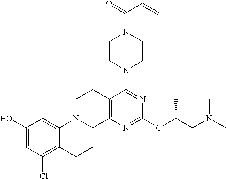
C1N(C2=CC(O)=CC(Cl)=C2C(C)C)CC2=C(C1)C(N1CCN(C(=O)C=C)CC1)=NC(OC(CN(C)C)C)=N2
